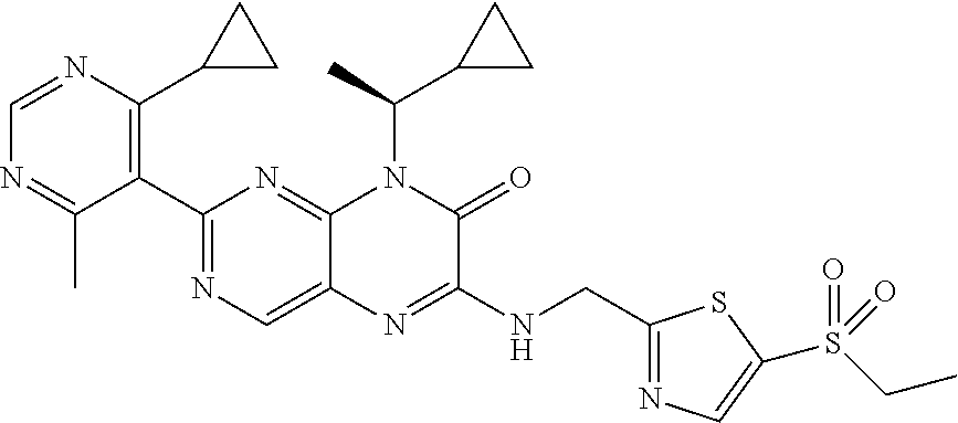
C1=NC(C2CC2)=C(C2=NC=C3C(=N2)N(C(C2CC2)C)C(=O)C(NCC2=NC=C(S(=O)(CC)=O)S2)=N3)C(C)=N1
